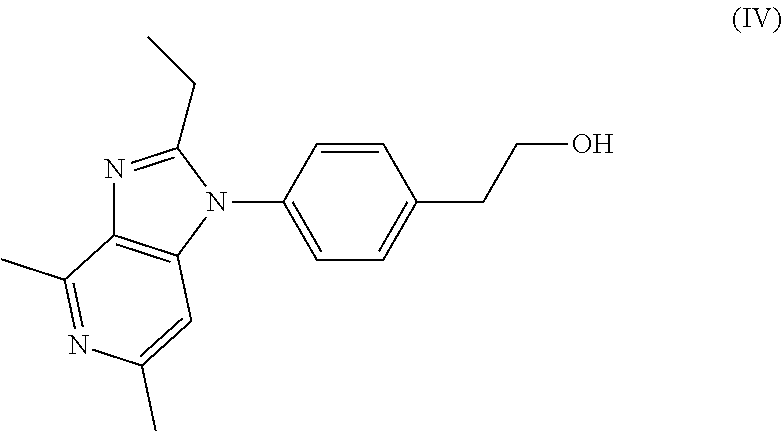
N1(C2=CC=C(CCO)C=C2)C(CC)=NC2=C1C=C(C)N=C2C
